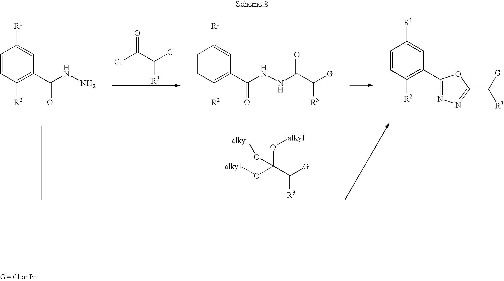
ClC(C([G])[R3])=O.[alkyl]OC(C([G])[R3])(O[alkyl])O[alkyl].C1=CC([R2])=C(C(NN)=O)C=C1[R1].C1=CC([R2])=C(C(NNC(C([G])[R3])=O)=O)C=C1[R1].C1=CC([R2])=C(C2=NN=C(C([G])[R3])O2)C=C1[R1]
